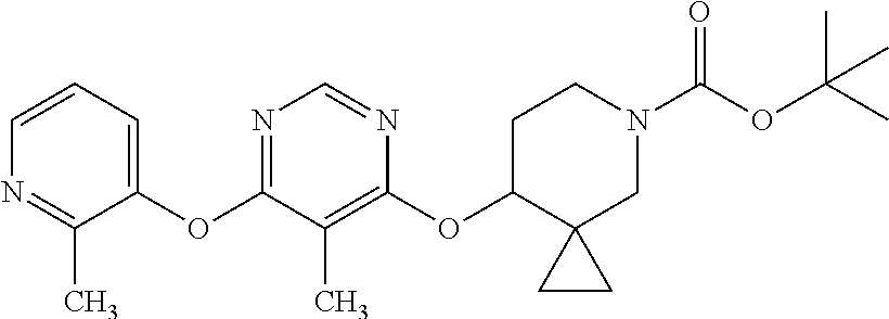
C1=CC=C(OC2=NC=NC(OC3C4(CN(C(OC(C)(C)C)=O)CC3)CC4)=C2C)C(C)=N1
